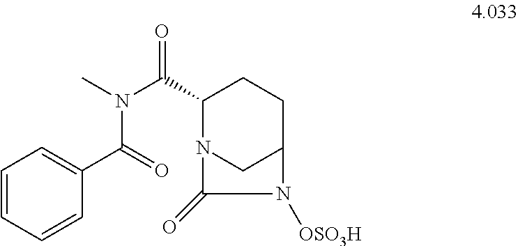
N(C(C1N2CC(CC1)N([OSO3H])C2=O)=O)(C)C(=O)C1=CC=CC=C1
